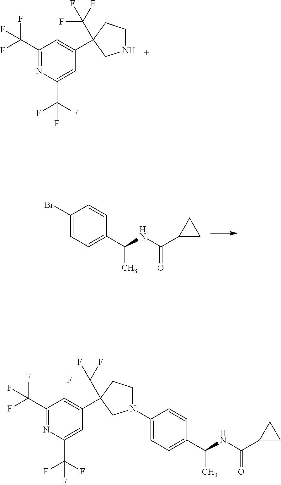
C1(C2(C(F)(F)F)CCNC2)=CC(C(F)(F)F)=NC(C(F)(F)F)=C1.C1(Br)=CC=C(C(NC(C2CC2)=O)C)C=C1.C1(N2CCC(C3=CC(C(F)(F)F)=NC(C(F)(F)F)=C3)(C(F)(F)F)C2)=CC=C(C(NC(C2CC2)=O)C)C=C1
